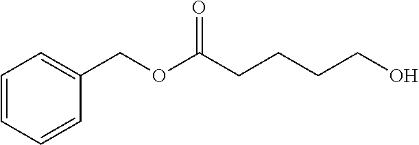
C1=CC=CC(COC(CCCCO)=O)=C1
